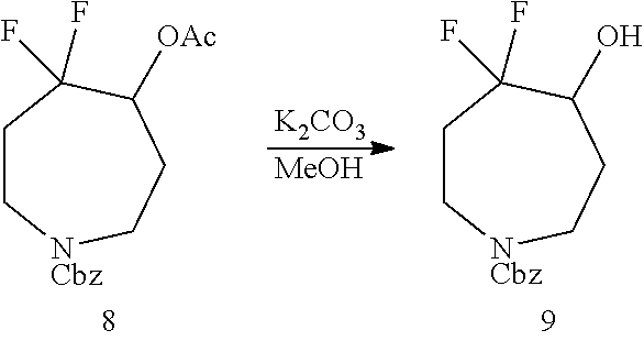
C1C[NCbz]CCC([OAc])C1(F)F.[K2CO3].[MeOH].C1C[NCbz]CCC(O)C1(F)F
